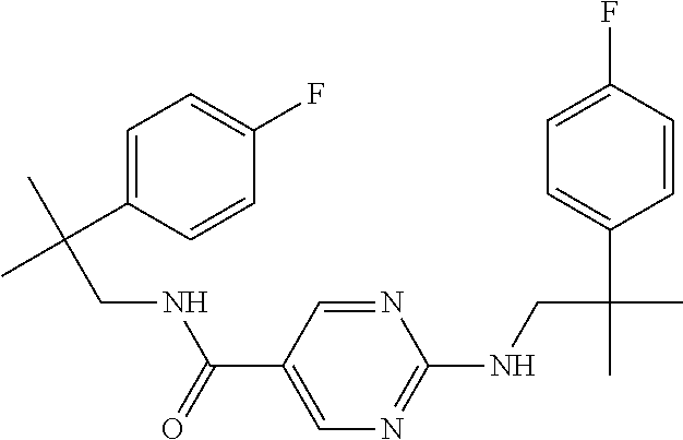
C(C(C)(C1=CC=C(F)C=C1)C)NC1=NC=C(C(NCC(C)(C2=CC=C(F)C=C2)C)=O)C=N1
